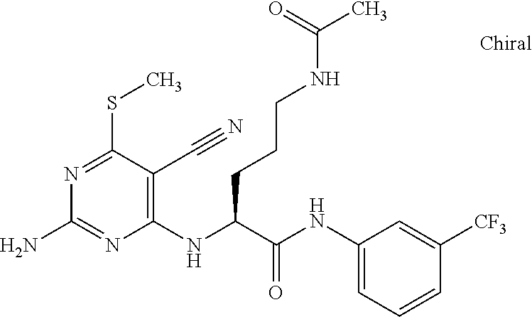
C1(NC(C(NC2=CC=CC([CF3])=C2)=O)CCCNC(C)=O)=C(C#N)C(SC)=NC(N)=N1
